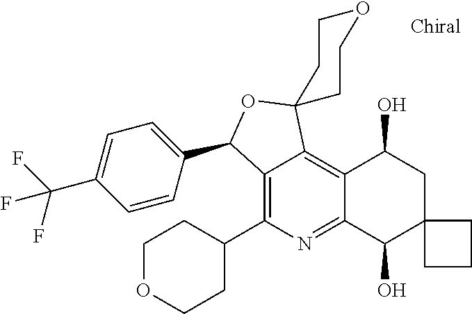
C12=C(C3CCOCC3)N=C3C(=C1C1(OC2C2=CC=C(C(F)(F)F)C=C2)CCOCC1)C(O)CC1(C3O)CCC1
